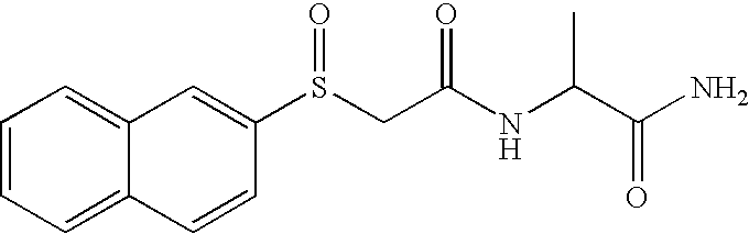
C1=CC=C2C(=C1)C=C(S(CC(NC(C(N)=O)C)=O)=O)C=C2
